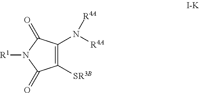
C1([SR3B])=C(N([R4A])[R4A])C(=O)N([R1])C1=O
